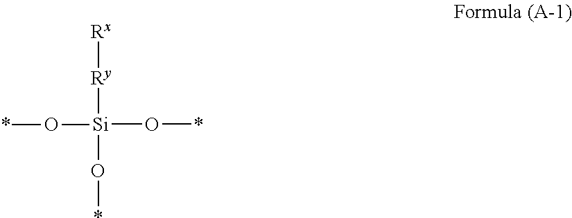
[Rx][Ry][Si](O*)(O*)O*
